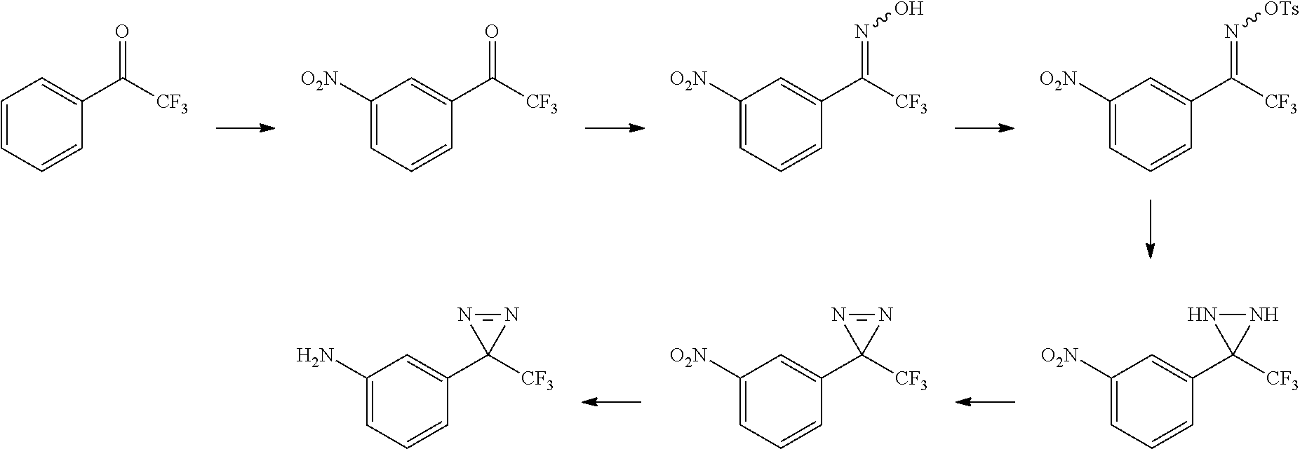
C1([O2N])=CC=CC(C2([CF3])NN2)=C1.C1([O2N])=CC=CC(C2([CF3])N=N2)=C1.C1(N)=CC=CC(C2([CF3])N=N2)=C1.C1=CC=CC(C([CF3])=O)=C1.C1([O2N])=CC=CC(C([CF3])=O)=C1.C1([O2N])=CC=CC(C([CF3])=NO)=C1.C1([O2N])=CC=CC(C([CF3])=N[OTs])=C1
